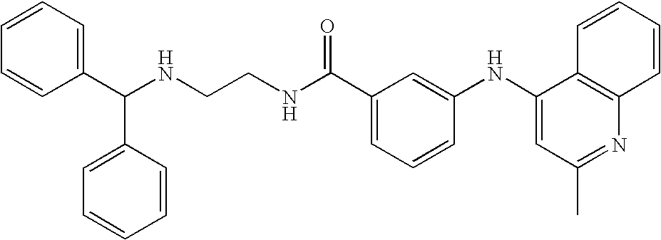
N(CCNC(C1=CC=CC(NC2=CC(C)=NC3=C2C=CC=C3)=C1)=O)C(C1=CC=CC=C1)C1=CC=CC=C1
